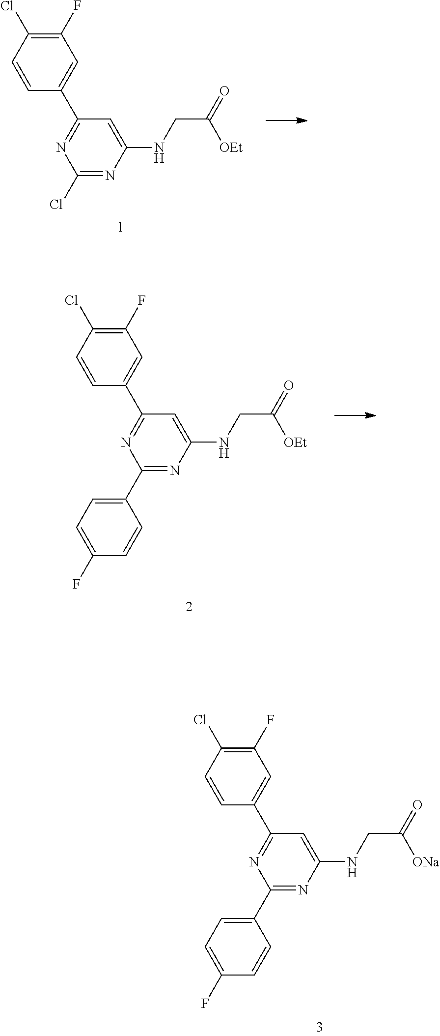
C1=CC(Cl)=C(F)C=C1C1=NC(Cl)=NC(NCC([OEt])=O)=C1.C1=CC(Cl)=C(F)C=C1C1=NC(C2=CC=C(F)C=C2)=NC(NCC([ONa])=O)=C1.C1=CC(Cl)=C(F)C=C1C1=NC(C2=CC=C(F)C=C2)=NC(NCC([OEt])=O)=C1
